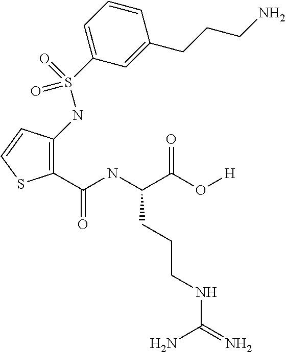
NCCCC1=CC(S(NC2=C(C(NC(C(O[H])=O)CCCNC(=N)N)=O)SC=C2)(=O)=O)=CC=C1
